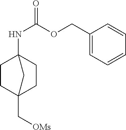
C1C2(C[OMs])CCC(NC(=O)OCC3=CC=CC=C3)(C1)C2
